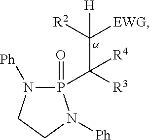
P1(=O)(C([R3])(C([R2])([EWG])[H])[R4])N([Ph])CCN1[Ph]
